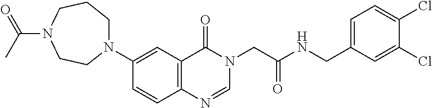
C1=CC2=C(C=C1N1CCCN(C(C)=O)CC1)C(=O)N(CC(NCC1=CC=C(Cl)C(Cl)=C1)=O)C=N2
